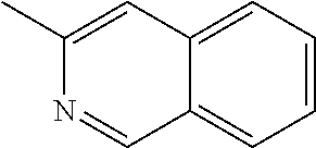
C1=CC=C2C(=C1)C=NC(C)=C2
